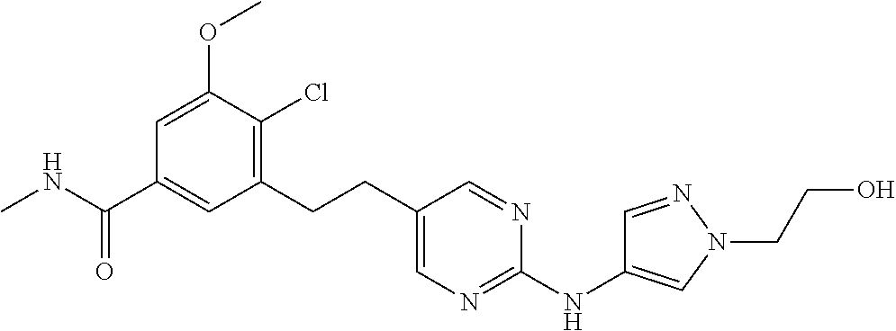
C1=C(OC)C(Cl)=C(CCC2=CN=C(NC3=CN(CCO)N=C3)N=C2)C=C1C(NC)=O
